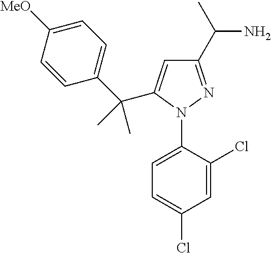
C1=C(N2N=C(C(N)C)C=C2C(C2=CC=C([MeO])C=C2)(C)C)C(Cl)=CC(Cl)=C1
